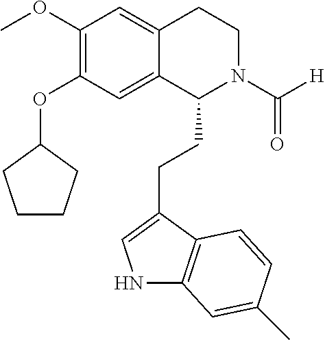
O(C1=C(OC)C=C2C(=C1)C(CCC1=CNC3=C1C=CC(C)=C3)N(C([H])=O)CC2)C1CCCC1
